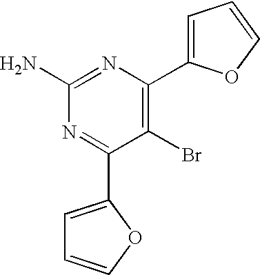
C1=C(C2=NC(N)=NC(C3=CC=CO3)=C2Br)OC=C1
